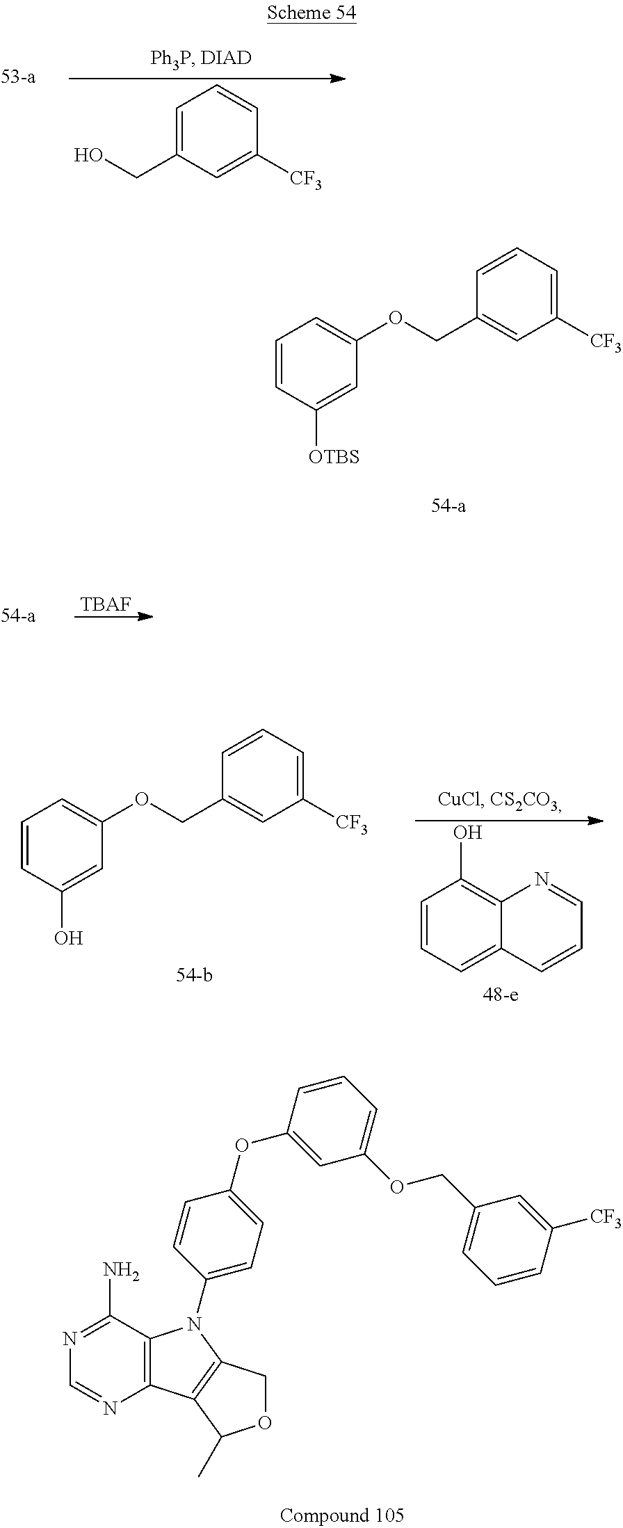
C1=CC([OTBS])=CC(OCC2=CC([CF3])=CC=C2)=C1.C1=C(CO)C=C([CF3])C=C1.C12=C(C(N)=NC=N1)N(C1=CC=C(OC3=CC(OCC4=CC=CC([CF3])=C4)=CC=C3)C=C1)C1=C2C(C)OC1.[TBAF].C1=CC(O)=CC(OCC2=CC([CF3])=CC=C2)=C1.C1=CC=C2C(=C1O)N=CC=C2
